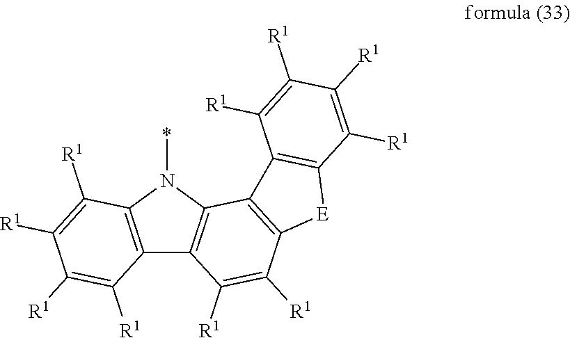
C12=C(N(*)C3=C1C([R1])=C([R1])C1=C3C3=C([E]1)C([R1])=C([R1])C([R1])=C3[R1])C([R1])=C([R1])C([R1])=C2[R1]
